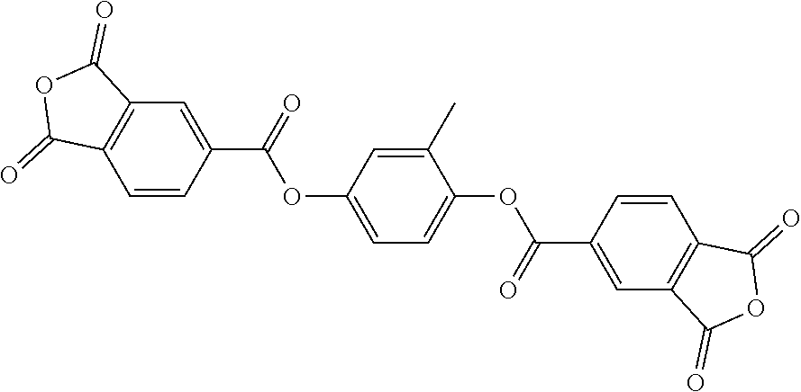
C1(C)=CC(OC(C2=CC3=C(C=C2)C(=O)OC3=O)=O)=CC=C1OC(C1=CC2=C(C=C1)C(=O)OC2=O)=O
